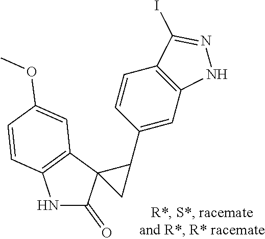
N1C(=O)C2(C3=C1C=CC(OC)=C3)CC2C1=CC2=C(C=C1)C(I)=NN2
